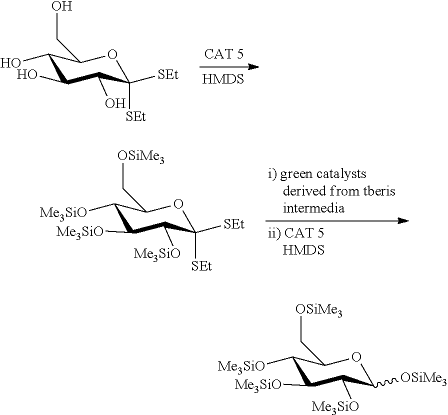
C1(O)C(O)C(O)C([SEt])([SEt])OC1CO.C1([Me3SiO])C([Me3SiO])C([Me3SiO])C([SEt])([SEt])OC1C[OSiMe3].C1([Me3SiO])C([Me3SiO])C([Me3SiO])C([OSiMe3])OC1C[OSiMe3]
